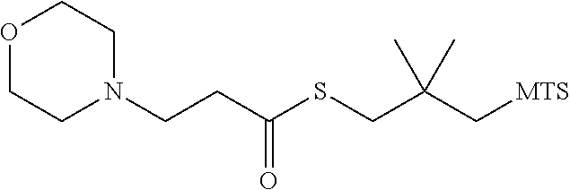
O1CCN(CCC(SCC(C[MTS])(C)C)=O)CC1
